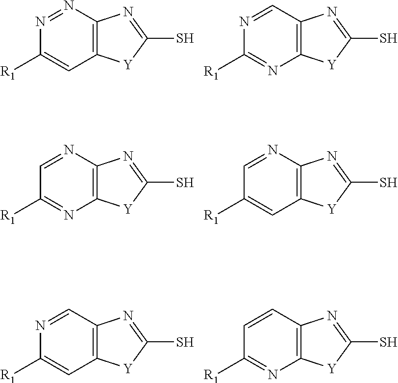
N1=NC2=C(C=C1[R1])[Y]C(S)=N2.N1=CC2=C(N=C1[R1])[Y]C(S)=N2.C1=NC2=C(N=C1[R1])[Y]C(S)=N2.C1=NC2=C(C=C1[R1])[Y]C(S)=N2.N1=CC2=C(C=C1[R1])[Y]C(S)=N2.C1=CC2=C(N=C1[R1])[Y]C(S)=N2
